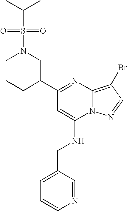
C1CCC(C2=NC3=C(Br)C=NN3C(NCC3=CC=CN=C3)=C2)CN1S(C(C)C)(=O)=O
